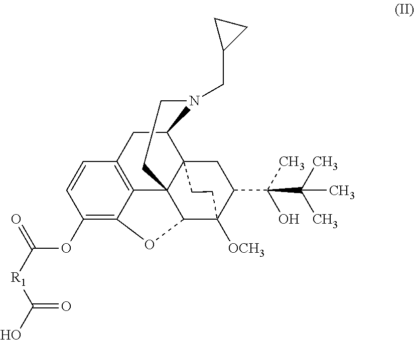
C1(OC([R1]C(=O)O)=O)=C2C3=C(C=C1)CC1C45C3(C(C([OCH3])(C(C(C)(O)C(C)(C)C)C4)CC5)O2)CCN1CC1CC1
